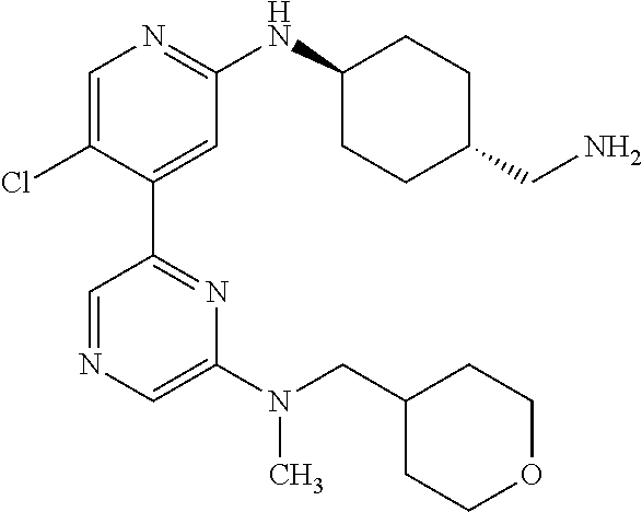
C1=C(Cl)C(C2=NC(N(CC3CCOCC3)C)=CN=C2)=CC(NC2CCC(CN)CC2)=N1
